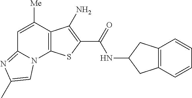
N(C(=O)C1=C(N)C2=C(N3C(=NC(C)=C3)C=C2[Me])S1)C1CC2=C(C1)C=CC=C2
